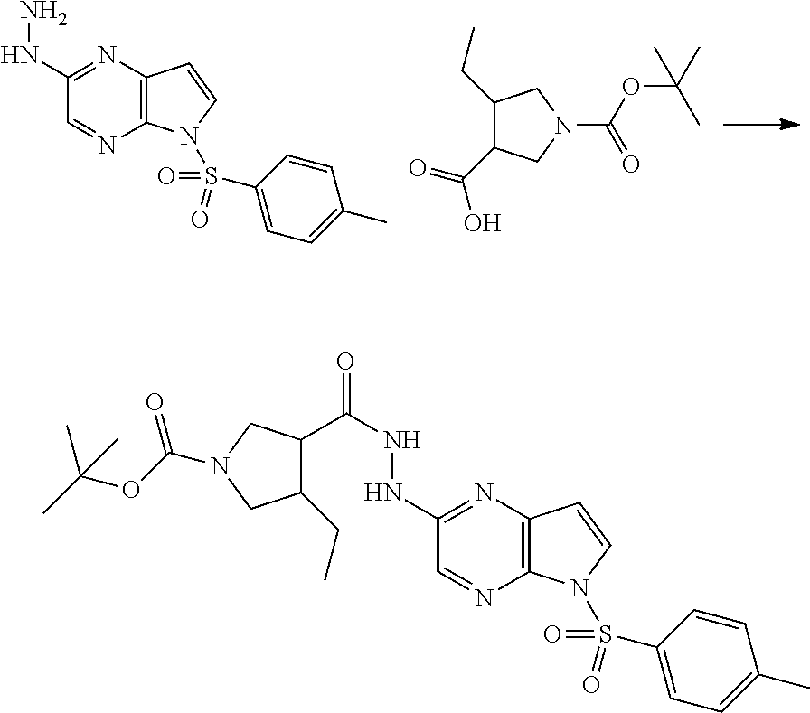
C12=C(N=C(NN)C=N1)C=CN2S(=O)(=O)C1=CC=C(C)C=C1.C1(CC)C(C(O)=O)CN(C(=O)OC(C)(C)C)C1.C12=C(N=C(NNC(=O)C3C(CC)CN(C(OC(C)(C)C)=O)C3)C=N1)C=CN2S(=O)(=O)C1=CC=C(C)C=C1
